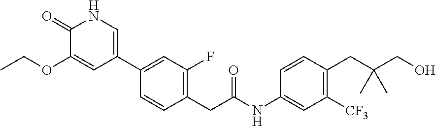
C1(CC(NC2=CC([CF3])=C(CC(CO)(C)C)C=C2)=O)=C(F)C=C(C2=CNC(=O)C(OCC)=C2)C=C1
